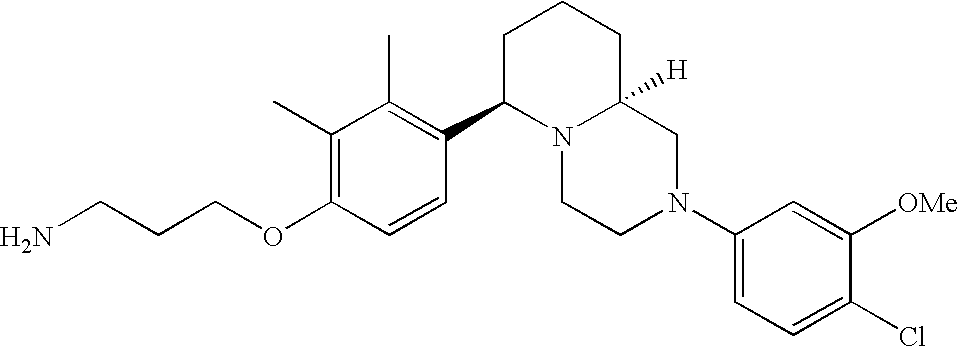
C1(C)=C(OCCCN)C=CC(C2N3C([H])(CCC2)CN(C2=CC=C(Cl)C([OMe])=C2)CC3)=C1C
